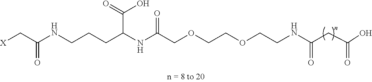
[X]CC(NCCCC(NC(COCCOCCNC(=O)CC(O)=O)=O)C(O)=O)=O
